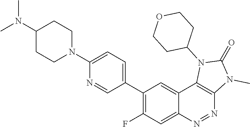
C1(C2=C(F)C=C3C(=C2)C2=C(N=N3)N(C)C(=O)N2C2CCOCC2)=CC=C(N2CCC(N(C)C)CC2)N=C1
